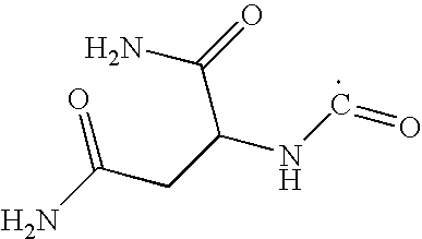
NC(CC(NC=O)C(=O)N)=O
